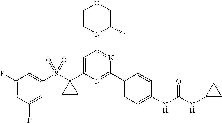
N1(C2=NC(C3=CC=C(NC(NC4CC4)=O)C=C3)=NC(C3(S(C4=CC(F)=CC(F)=C4)(=O)=O)CC3)=C2)C(C)COCC1
